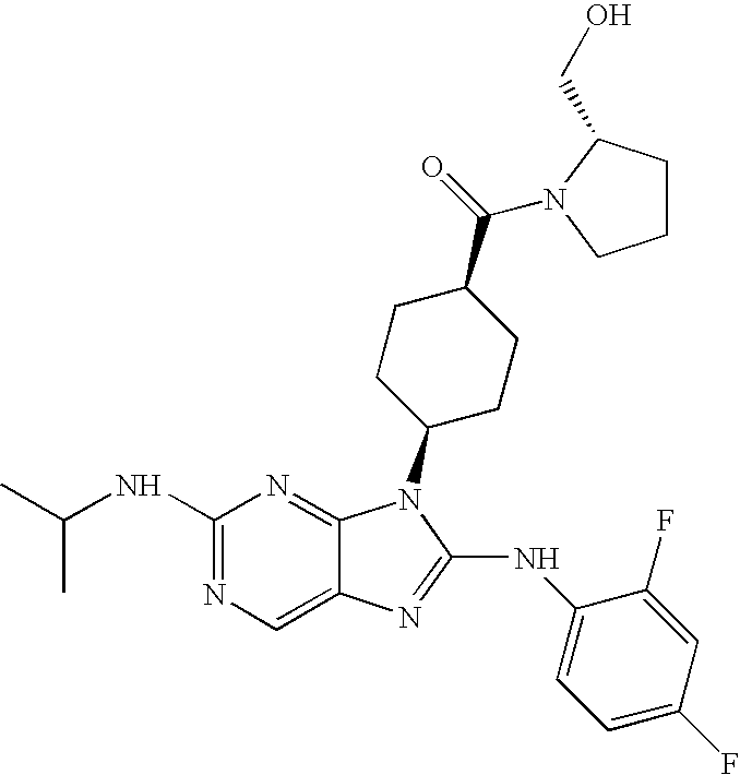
N1=C(NC(C)C)N=C2C(=C1)N=C(NC1=CC=C(F)C=C1F)N2C1CCC(C(=O)N2C(CO)CCC2)CC1
